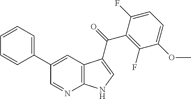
C12=C(C=C(C3=CC=CC=C3)C=N1)C(C(=O)C1=C(F)C(OC)=CC=C1F)=CN2
